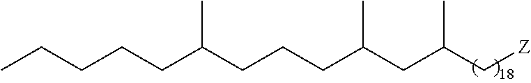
C(C(CCCC(CC(C[Z])C)C)C)CCCC
